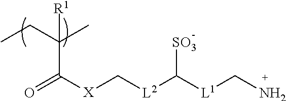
C(C)(CC)(C([X]C[L2]C([L1]CN)[SO3])=O)[R1]
